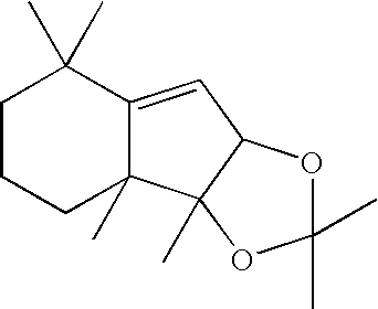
C1CCC2(C)C(=CC3C2(C)OC(C)(C)O3)C1(C)C
